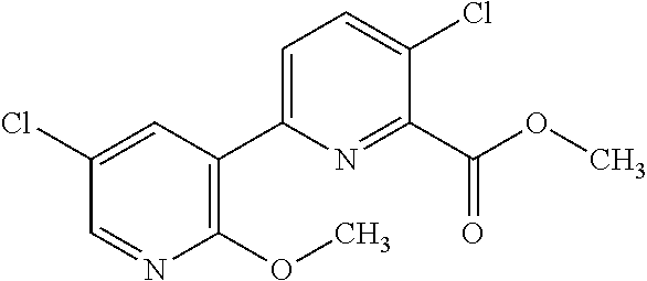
N1=CC(Cl)=CC(C2=CC=C(Cl)C(C(OC)=O)=N2)=C1OC
